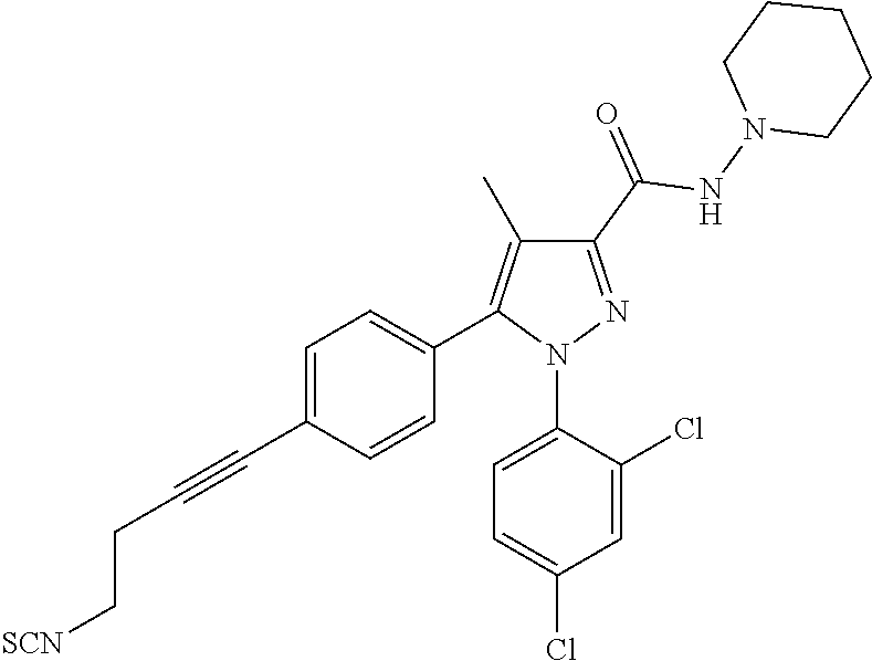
C1=C(C#CCC[SCN])C=CC(C2=C(C)C(C(=O)NN3CCCCC3)=NN2C2=CC=C(Cl)C=C2Cl)=C1
